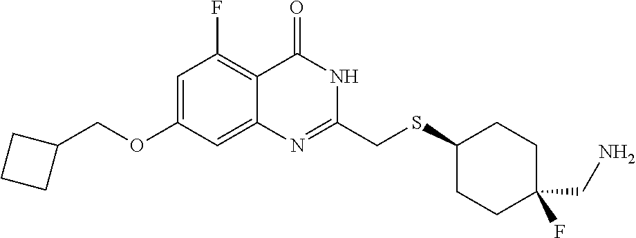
C1=C(OCC2CCC2)C=C2C(=C1F)C(=O)NC(CSC1CCC(F)(CN)CC1)=N2
